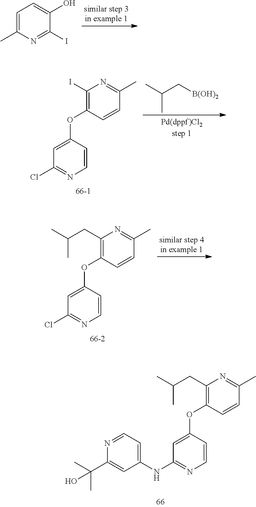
C1(CC(C)C)=C(OC2=CC(NC3=CC=NC(C(C)(C)O)=C3)=NC=C2)C=CC(C)=N1.C1=C(C)N=C(I)C(O)=C1.C1(I)=C(OC2=CC(Cl)=NC=C2)C=CC(C)=N1.CC(C[B(OH)2])C.C1(CC(C)C)=C(OC2=CC(Cl)=NC=C2)C=CC(C)=N1
